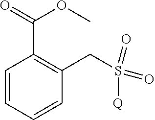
C(S(=O)(=O)[Q])C1=C(C(=O)OC)C=CC=C1
